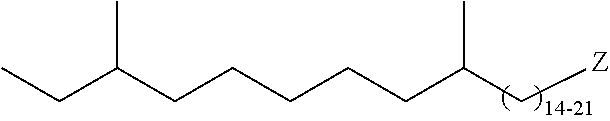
C(C(C[Z])C)CCCCC(CC)C
